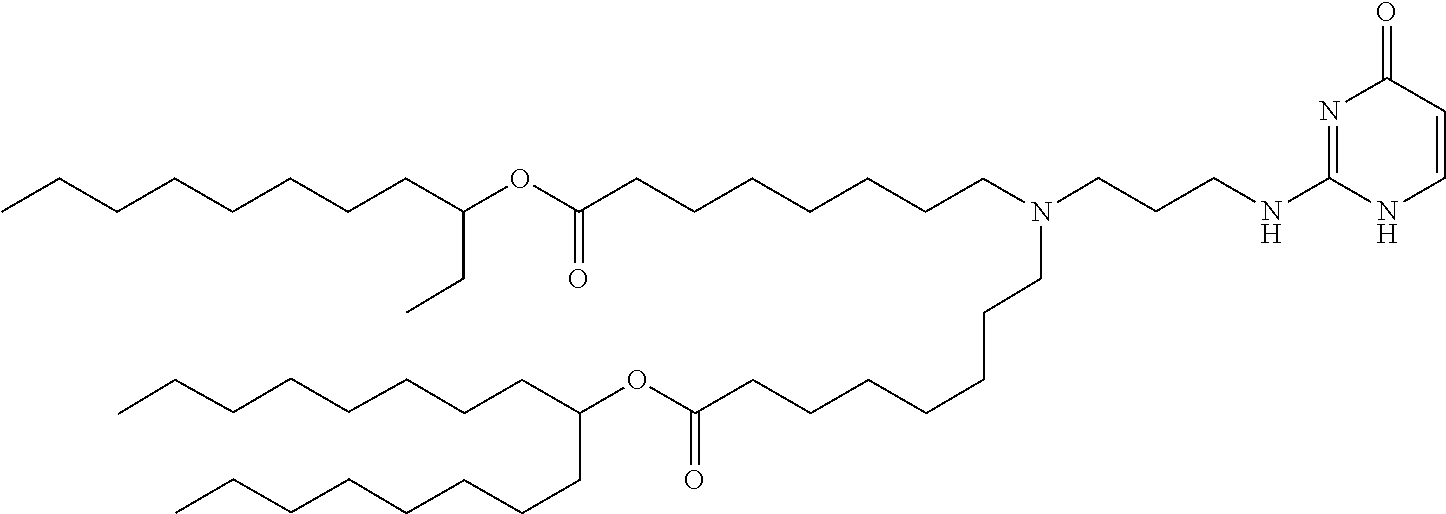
O(C(=O)CCCCCCCN(CCCNC1=NC(=O)C=CN1)CCCCCCCC(OC(CC)CCCCCCCC)=O)C(CCCCCCCC)CCCCCCCC
